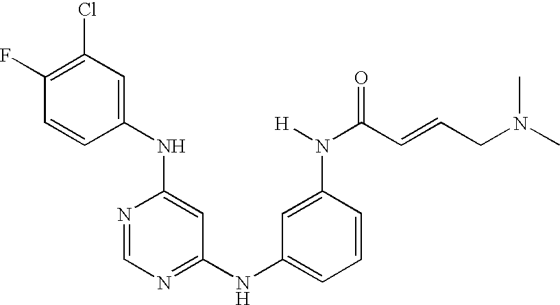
C1(NC2=CC(Cl)=C(F)C=C2)=CC(NC2=CC=CC(N(C(C=CCN(C)C)=O)[H])=C2)=NC=N1
